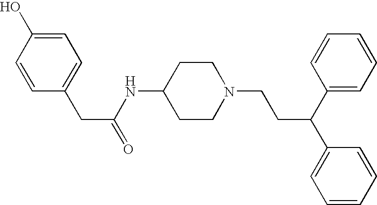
C1=CC(CC(=O)NC2CCN(CCC(C3=CC=CC=C3)C3=CC=CC=C3)CC2)=CC=C1O
